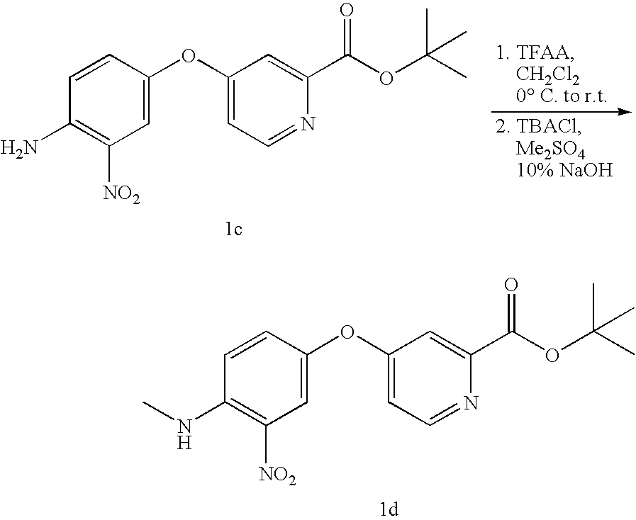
N1=CC=C(OC2=CC([NO2])=C(N)C=C2)C=C1C(OC(C)(C)C)=O.N1=CC=C(OC2=CC([NO2])=C(NC)C=C2)C=C1C(OC(C)(C)C)=O
